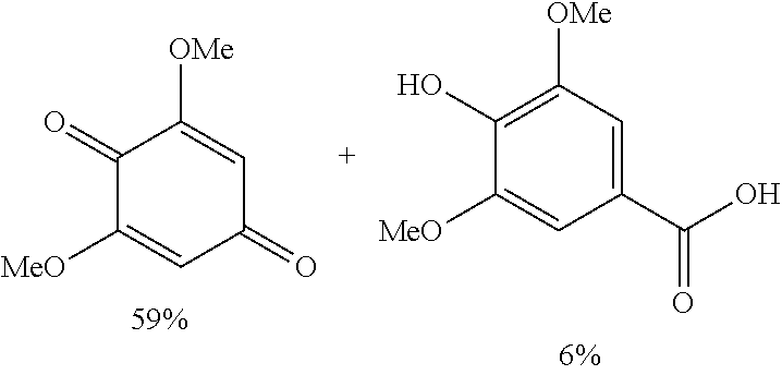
C1(=O)C([MeO])=CC(=O)C=C1[OMe].C1(O)=C([OMe])C=C(C(=O)O)C=C1[MeO]
